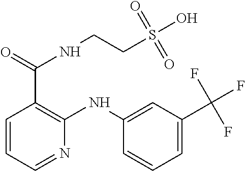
N1=CC=CC(C(=O)NCCS(O)(=O)=O)=C1NC1=CC(C(F)(F)F)=CC=C1
